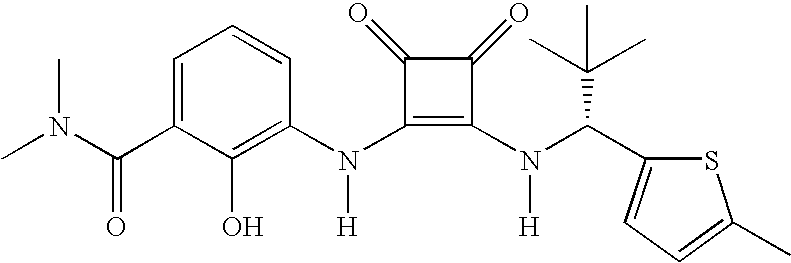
C(C1=CC=CC(N(C2=C(N(C(C3=CC=C(C)S3)C(C)(C)C)[H])C(=O)C2=O)[H])=C1O)(=O)N(C)C
